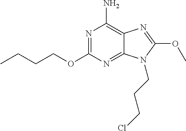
N1=C(OCCCC)N=C2C(=C1N)N=C(OC)N2CCCCl
